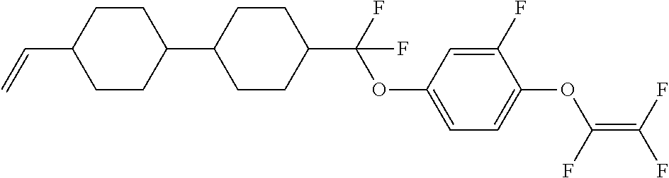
C1CC(C2CCC(C(F)(OC3=CC=C(OC(=C(F)F)F)C(F)=C3)F)CC2)CCC1C=C
